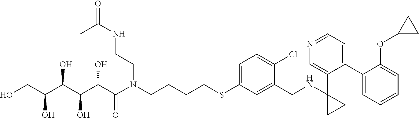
OCC(C(C(C(C(N(CCCCSC1=CC=C(Cl)C(CNC2(C3=CN=CC=C3C3=CC=CC=C3OC3CC3)CC2)=C1)CCNC(=O)C)=O)O)O)O)O
